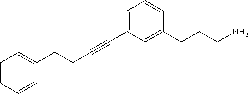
C1=C(C#CCCC2=CC=CC=C2)C=C(CCCN)C=C1
